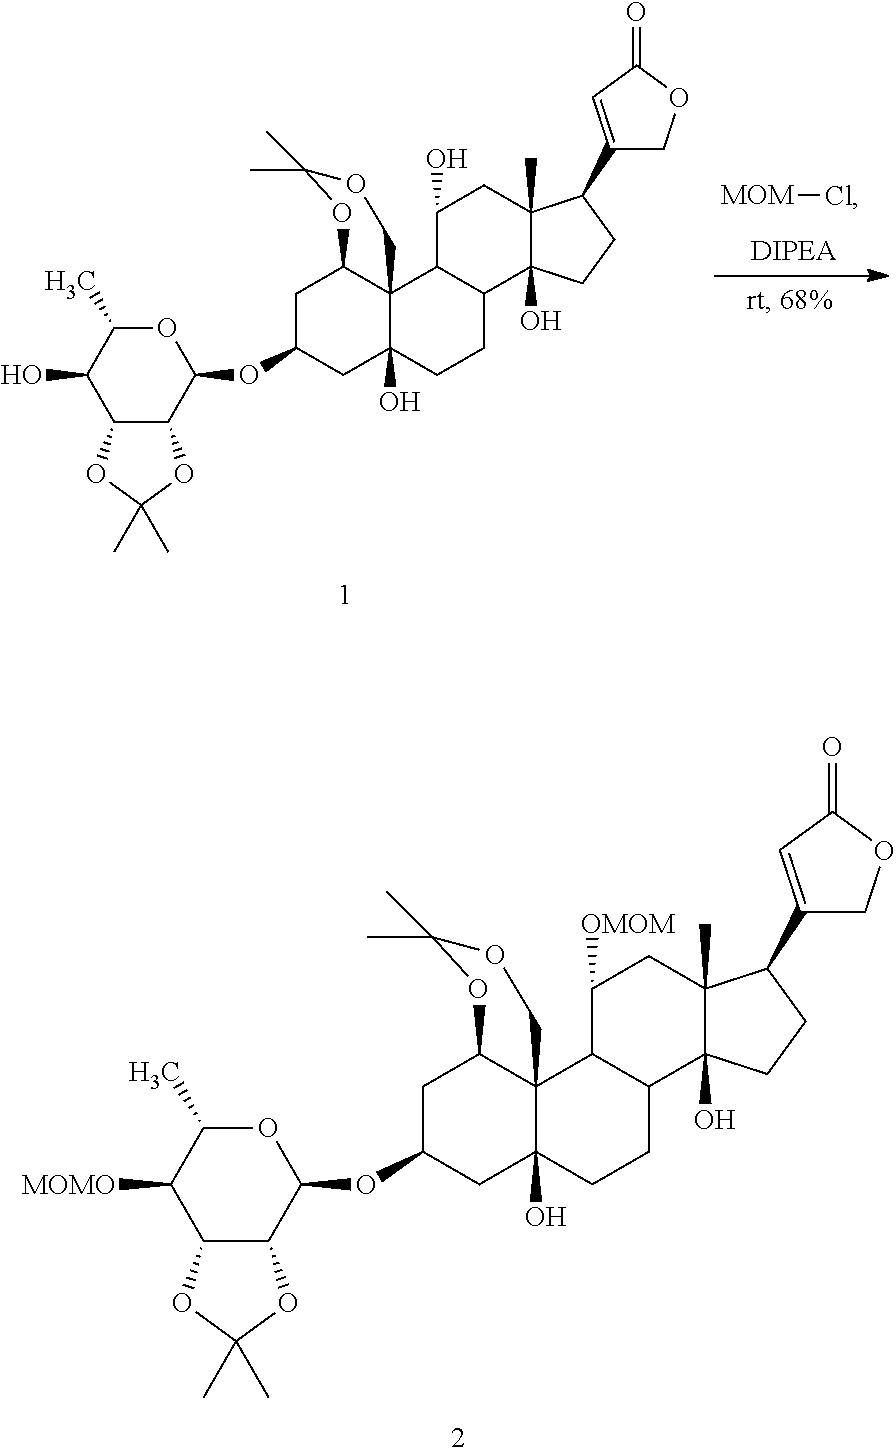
C1C(OC2OC(C)C([MOMO])C3C2OC(C)(C)O3)CC2(O)C3(C1OC(C)(C)OC3)C1C(CC2)C2(O)C(C)(CC1[OMOM])C(C1=CC(=O)OC1)CC2.[MOM]Cl.C1C(OC2OC(C)C(O)C3C2OC(C)(C)O3)CC2(O)C3(C1OC(C)(C)OC3)C1C(CC2)C2(O)C(C)(CC1O)C(C1=CC(=O)OC1)CC2
